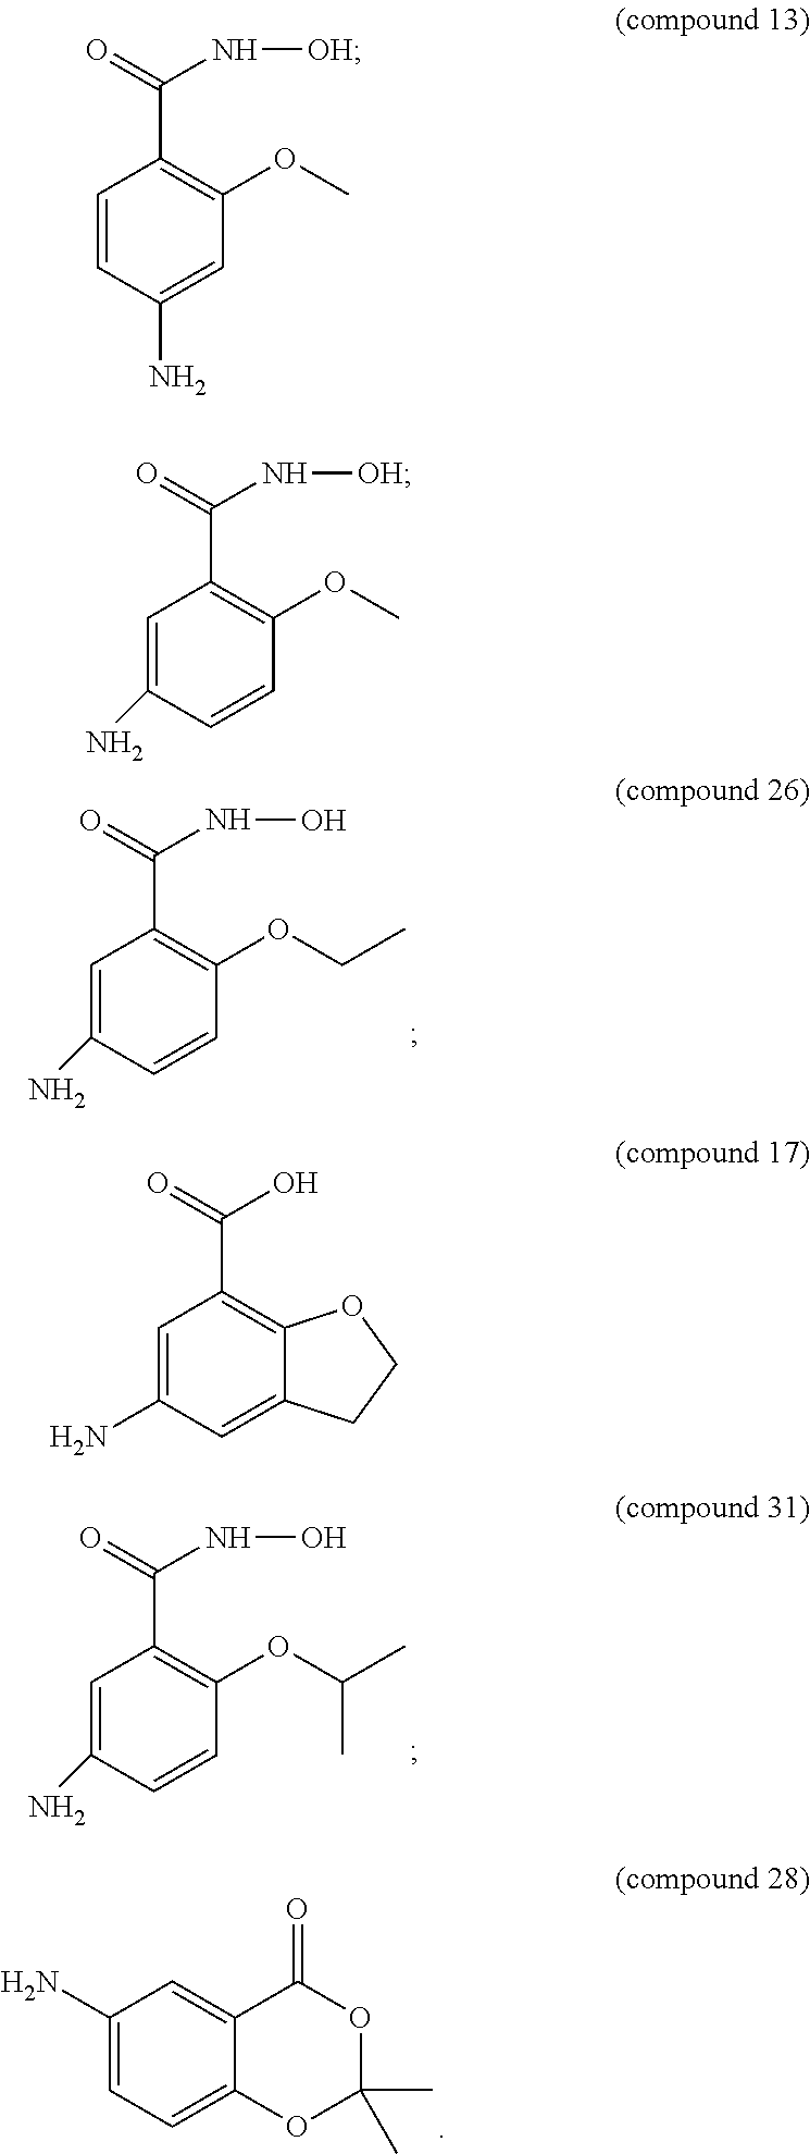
C1=C(N)C=C2C(=C1C(O)=O)OCC2.C1(N)=CC=C2C(=C1)C(=O)OC(C)(C)O2.C1=C(N)C=CC(OCC)=C1C(NO)=O.C1=C(N)C=CC(OC(C)C)=C1C(NO)=O.C1=CC(N)=CC(OC)=C1C(N[OH])=O.C1=C(N)C=CC(OC)=C1C(N[OH])=O
